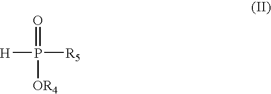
[H]P([R5])([OR4])=O
